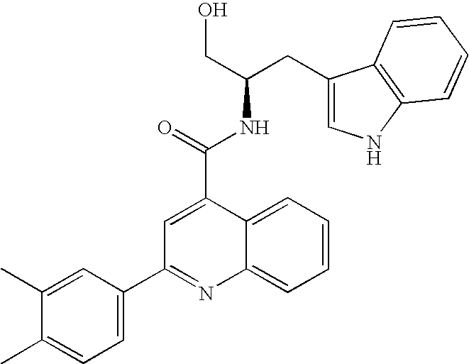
C1=C(C2=NC3=CC=CC=C3C(C(=O)NC(CO)CC3=CNC4=C3C=CC=C4)=C2)C=C(C)C(C)=C1
